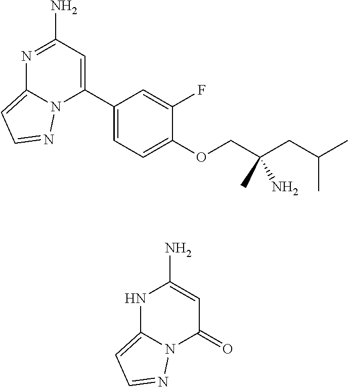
O(C1=CC=C(C2=CC(N)=NC3=CC=NN23)C=C1F)CC(CC(C)C)(N)C.O=C1C=C(N)NC2=CC=NN12
